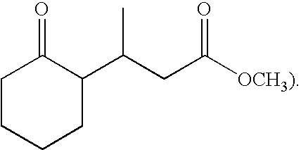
C1CCCC(C(CC([OCH3)])=O)C)C1=O
